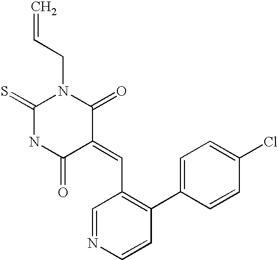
C=CCN1C(=S)NC(=O)C(=CC2=C(C3=CC=C(Cl)C=C3)C=CN=C2)C1=O
